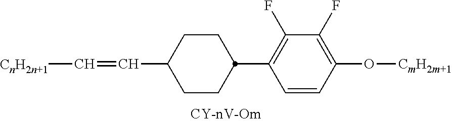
C1CC(C=C[CnH2n+1])CCC1C1=C(F)C(F)=C(O[CmH2m+1])C=C1
